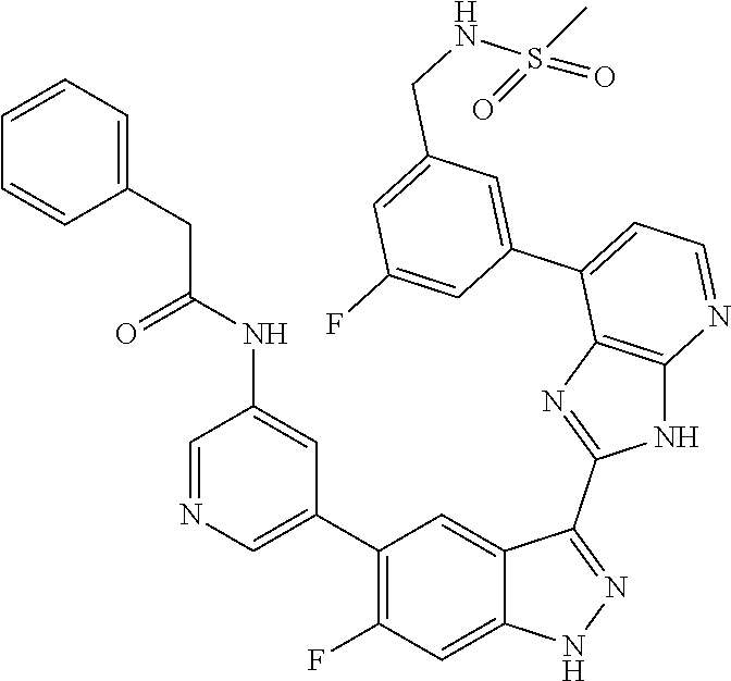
C1=NC=C(C2=C(F)C=C3C(=C2)C(C2=NC4=C(N2)N=CC=C4C2=CC(CNS(=O)(C)=O)=CC(F)=C2)=NN3)C=C1NC(CC1=CC=CC=C1)=O
